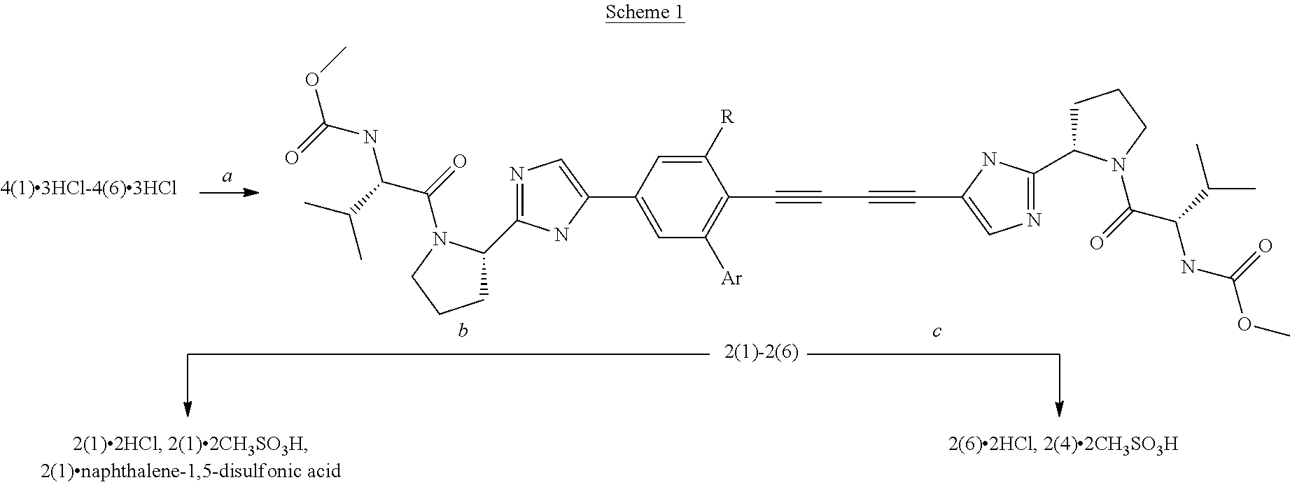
N1=C(C2CCCN2C(C(C(C)C)NC(OC)=O)=O)NC(C2=CC([Ar])=C(C#CC#CC3=CN=C(C4CCCN4C(C(C(C)C)NC(OC)=O)=O)N3)C([R])=C2)=C1
